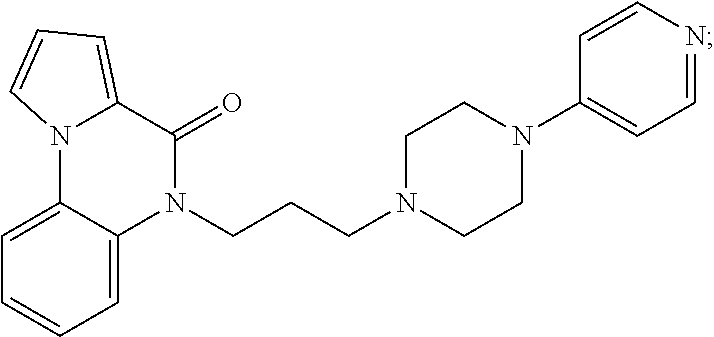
C1=CC=C2C(=C1)N1C(=CC=C1)C(=O)N2CCCN1CCN(C2=CC=NC=C2)CC1
